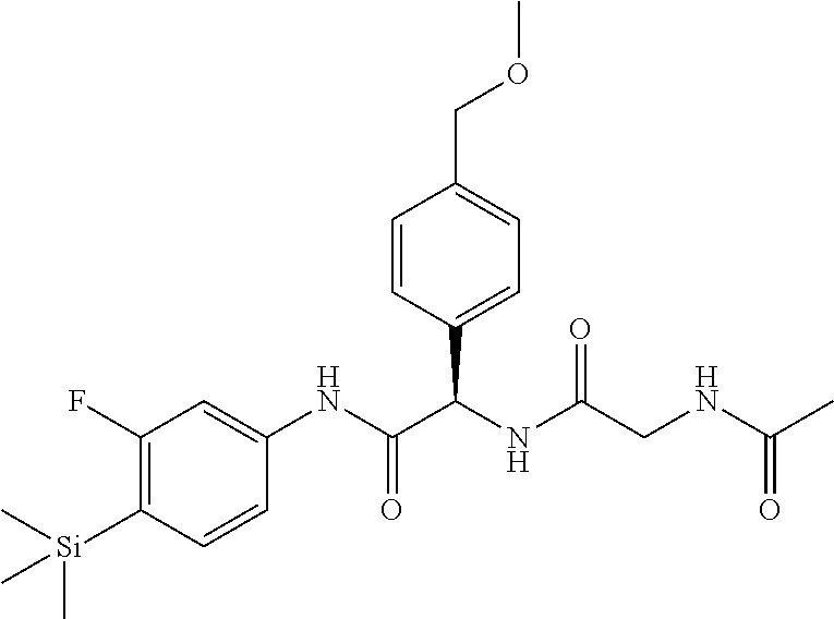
C1=CC(C(NC(CNC(C)=O)=O)C(NC2=CC(F)=C([Si](C)(C)C)C=C2)=O)=CC=C1COC
